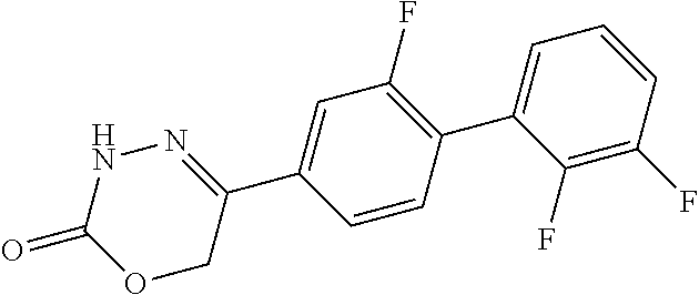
C1(C2=CC=CC(F)=C2F)=C(F)C=C(C2=NNC(=O)OC2)C=C1
